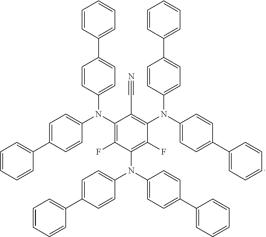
C1(N(C2=CC=C(C3=CC=CC=C3)C=C2)C2=CC=C(C3=CC=CC=C3)C=C2)=C(F)C(N(C2=CC=C(C3=CC=CC=C3)C=C2)C2=CC=C(C3=CC=CC=C3)C=C2)=C(F)C(N(C2=CC=C(C3=CC=CC=C3)C=C2)C2=CC=C(C3=CC=CC=C3)C=C2)=C1C#N
